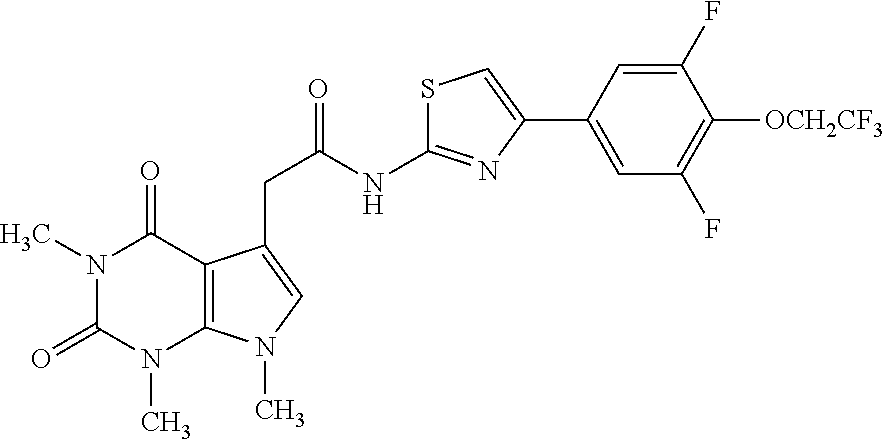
N1(C)C(=O)N(C)C2=C(C1=O)C(CC(NC1=NC(C3=CC(F)=C([OCH2CF3])C(F)=C3)=CS1)=O)=CN2C
